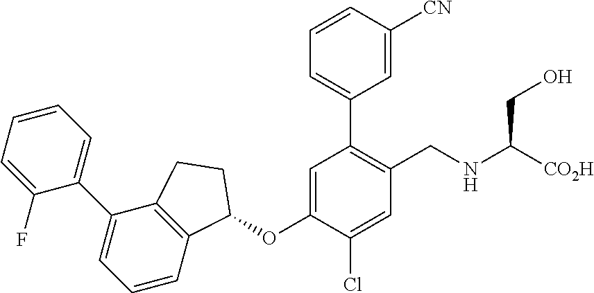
C1(F)=CC=CC=C1C1=CC=CC2=C1CCC2OC1=CC(C2=CC=CC([CN])=C2)=C(CNC(CO)[CO2H])C=C1Cl
